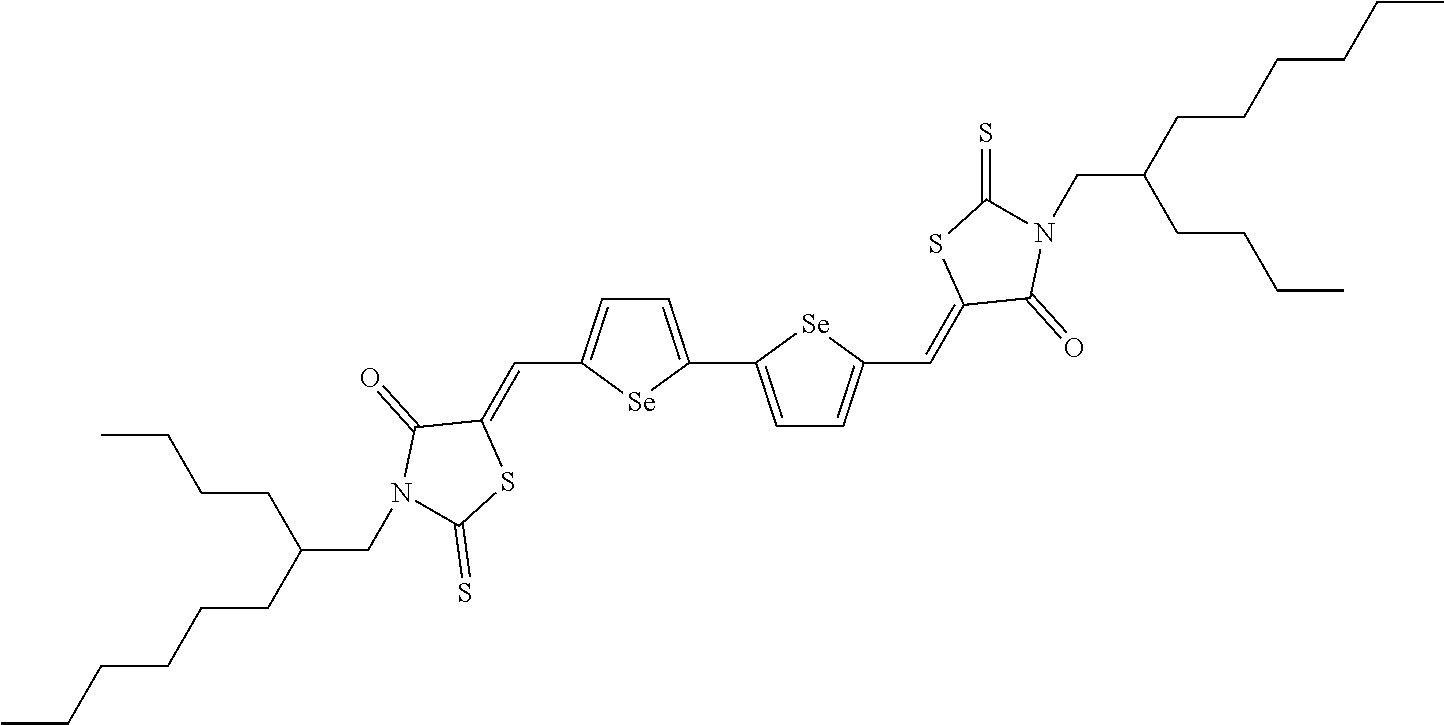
C1=C(C2=CC=C(C=C3C(=O)N(CC(CCCC)CCCCCC)C(=S)S3)[Se]2)[Se]C(C=C2C(=O)N(CC(CCCC)CCCCCC)C(=S)S2)=C1
